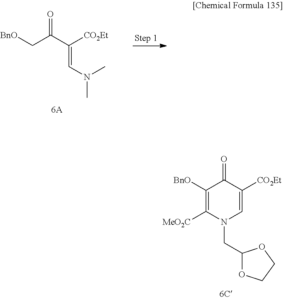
[BnO]CC(C([CO2Et])=CN(C)C)=O.C1([BnO])=C([MeO2C])N(CC2OCCO2)C=C([CO2Et])C1=O
